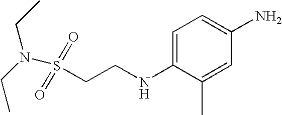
S(CCNC1=CC=C(N)C=C1C)(=O)(=O)N(CC)CC
